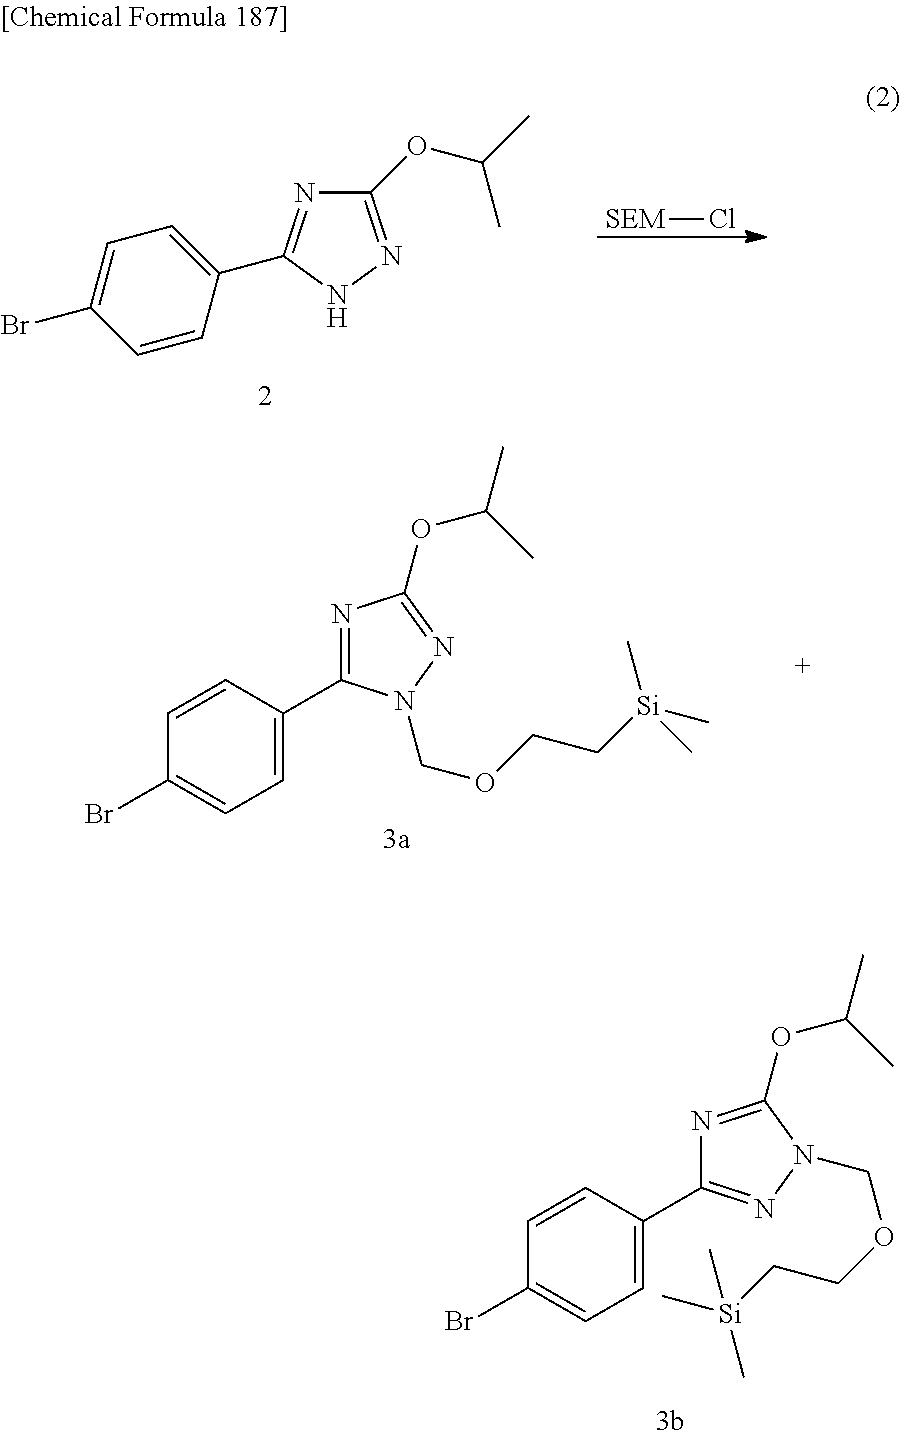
C1(OC(C)C)=NNC(C2=CC=C(Br)C=C2)=N1.[SEM]Cl.C1=C(C2=NN(COCC[Si](C)(C)C)C(OC(C)C)=N2)C=CC(Br)=C1.C1(C2=NC(OC(C)C)=NN2COCC[Si](C)(C)C)=CC=C(Br)C=C1
